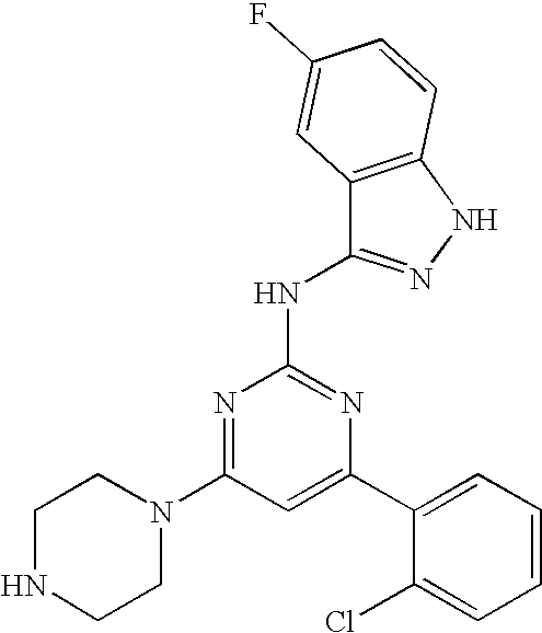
C1=C(C2=CC=CC=C2Cl)N=C(NC2=NNC3=C2C=C(F)C=C3)N=C1N1CCNCC1
